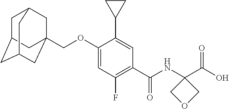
C(OC1=CC(F)=C(C(NC2(C(O)=O)COC2)=O)C=C1C1CC1)C12CC3CC(CC(C1)C3)C2
